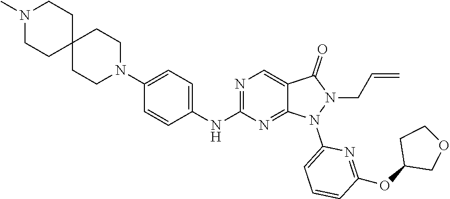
N1=C(NC2=CC=C(N3CCC4(CC3)CCN(C)CC4)C=C2)N=C2C(=C1)C(=O)N(CC=C)N2C1=CC=CC(OC2COCC2)=N1
